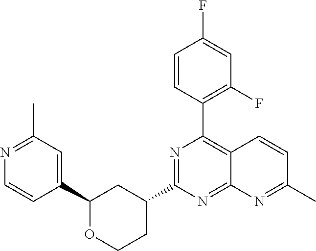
C1(C2=CC(C)=NC=C2)OCCC(C2=NC(C3=C(F)C=C(F)C=C3)=C3C(=N2)N=C(C)C=C3)C1
